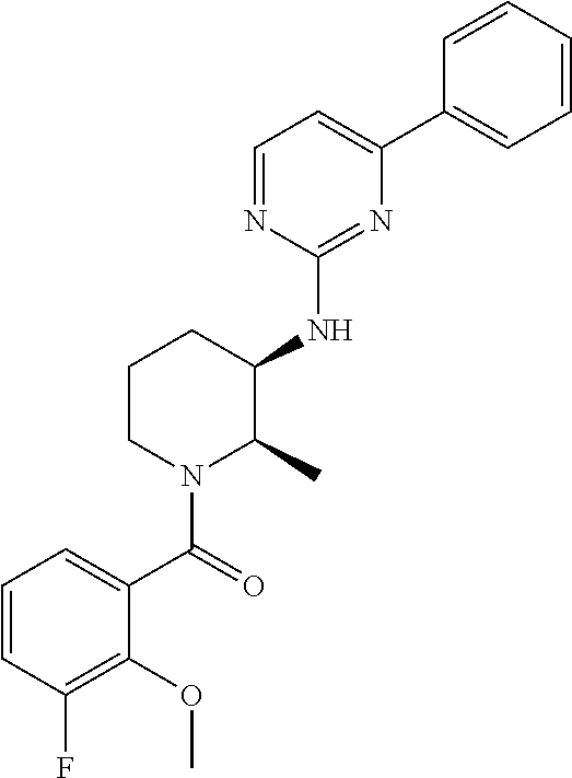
C1(NC2C(C)N(C(=O)C3=CC=CC(F)=C3OC)CCC2)=NC(C2=CC=CC=C2)=CC=N1
